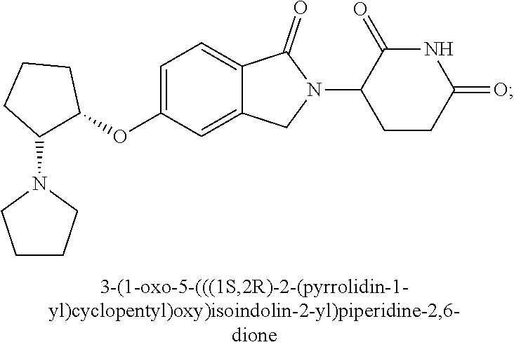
C1=C(OC2CCCC2N2CCCC2)C=C2C(=C1)C(=O)N(C1CCC(=O)NC1=O)C2
